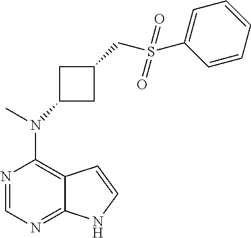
N1=CN=C2C(=C1N(C)C1CC(CS(C3=CC=CC=C3)(=O)=O)C1)C=CN2
